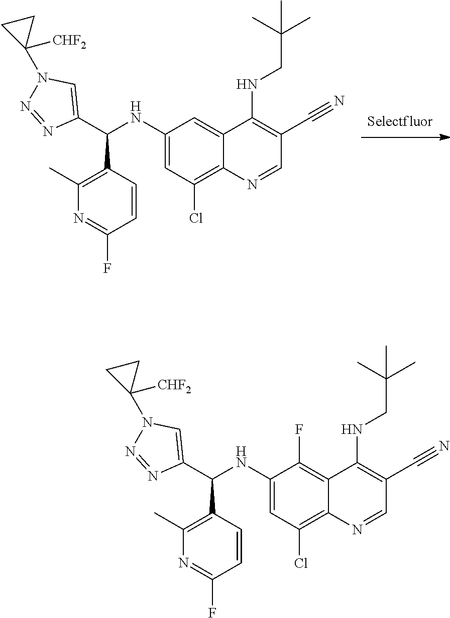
C1(NC(C2=CN(C3([CHF2])CC3)N=N2)C2=C(C)N=C(F)C=C2)=CC(Cl)=C2C(=C1)C(NCC(C)(C)C)=C(C#N)C=N2.C1(NC(C2=CN(C3([CHF2])CC3)N=N2)C2=C(C)N=C(F)C=C2)=CC(Cl)=C2C(=C1F)C(NCC(C)(C)C)=C(C#N)C=N2
